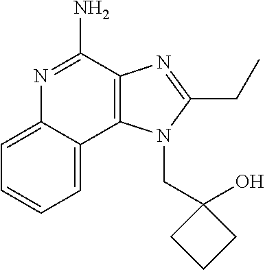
C1=CC=C2C(=C1)N=C(N)C1=C2N(CC2(O)CCC2)C(CC)=N1
